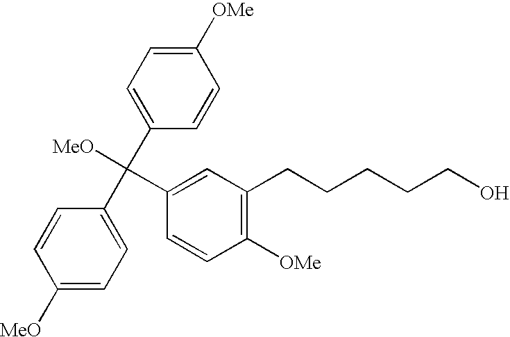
C1([MeO])=CC=C(C(C2=CC=C([OMe])C=C2)([MeO])C2=CC(CCCCCO)=C([OMe])C=C2)C=C1
